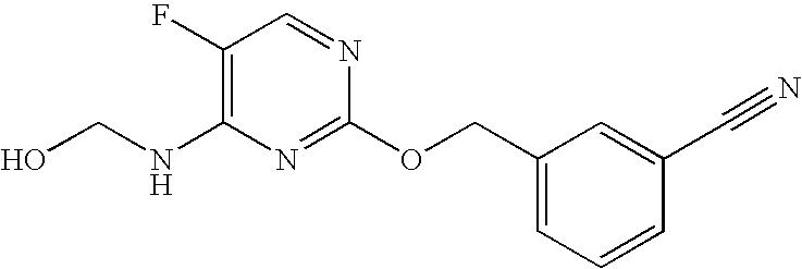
C1(F)=C(NCO)N=C(OCC2=CC=CC(C#N)=C2)N=C1
